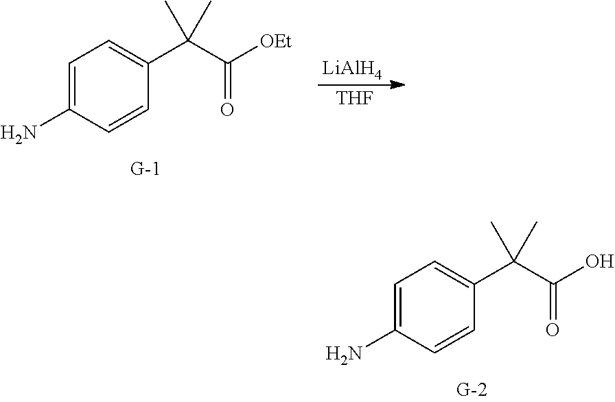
C1=C(N)C=CC(C(C(O)=O)(C)C)=C1.C1=C(N)C=CC(C(C([OEt])=O)(C)C)=C1.[THF].[LiAlH4]
